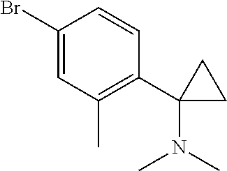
C1(Br)=CC(C)=C(C2(N(C)C)CC2)C=C1
